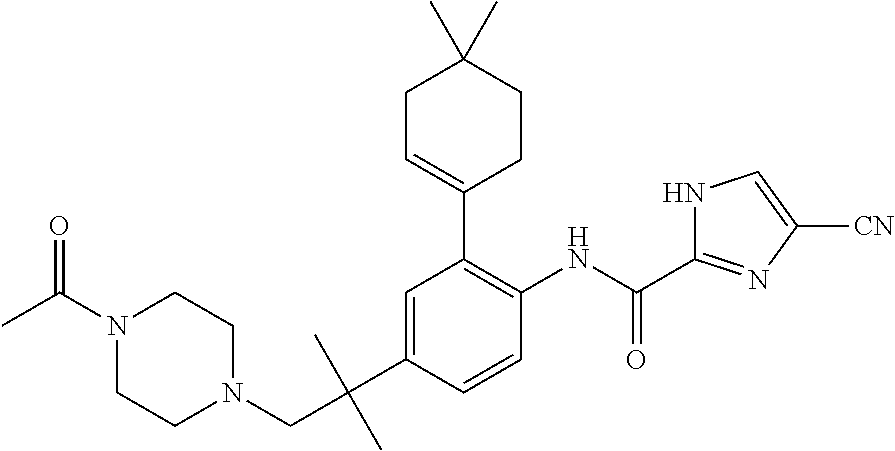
C1=C(C(C)(CN2CCN(C(C)=O)CC2)C)C=CC(NC(C2=NC([CN])=CN2)=O)=C1C1=CCC(C)(C)CC1
